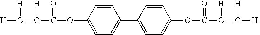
[H]C(=C(C(OC1=CC=C(C2=CC=C(OC(C(=C([H])[H])[H])=O)C=C2)C=C1)=O)[H])[H]
